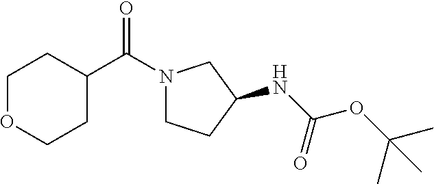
C1OCCC(C(=O)N2CCC(NC(OC(C)(C)C)=O)C2)C1
